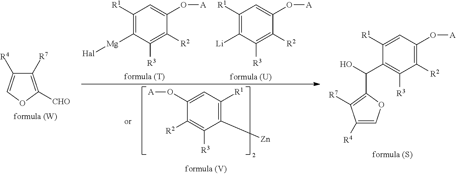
C1([R7])=C([CHO])OC=C1[R4].C1([Zn])=C([R1])C=C(O[A])C([R2])=C1[R3].C1([R1])=C([Mg][Hal])C([R3])=C([R2])C(O[A])=C1.C1([R1])=C([Li])C([R3])=C([R2])C(O[A])=C1.C1([R2])=C(O[A])C=C([R1])C(C(O)C2=C([R7])C([R4])=CO2)=C1[R3]
